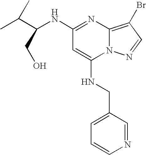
C1(NC(C(C)C)CO)=NC2=C(Br)C=NN2C(NCC2=CC=CN=C2)=C1
